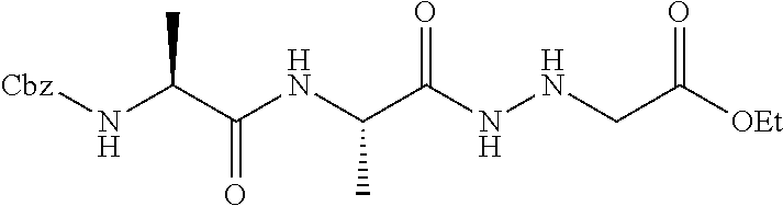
[Cbz]NC(C(NC(C(NNCC([OEt])=O)=O)C)=O)C
